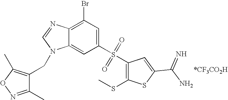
C1(S(=O)(=O)C2=C(SC)SC(C(=N)N)=C2)=CC(Br)=C2C(=C1)N(CC1=C(C)ON=C1C)C=N2
